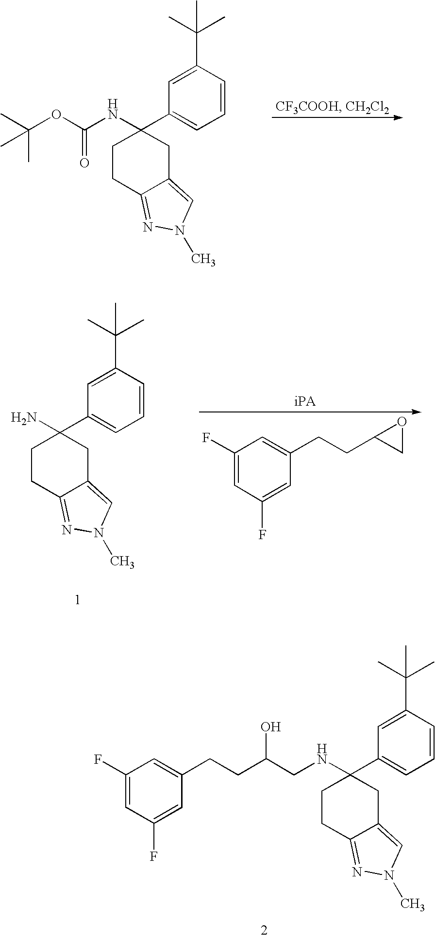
N(C1(C2=CC=CC(C(C)(C)C)=C2)CCC2=NN(C)C=C2C1)C(OC(C)(C)C)=O.NC1(C2=CC=CC(C(C)(C)C)=C2)CCC2=NN(C)C=C2C1.C1(F)=CC(F)=CC(CCC2CO2)=C1.N(C1(C2=CC=CC(C(C)(C)C)=C2)CCC2=NN(C)C=C2C1)CC(O)CCC1=CC(F)=CC(F)=C1
